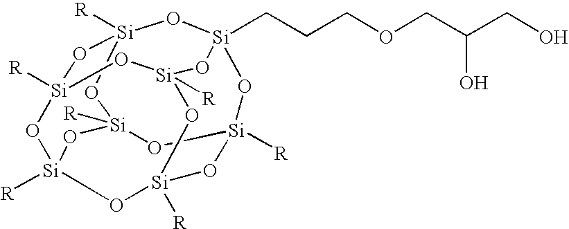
[Si]12([R])O[Si]3([R])O[Si]4([R])O[Si]5(CCCOCC(CO)O)O[Si]([R])(O[Si]([R])(O1)O[Si]([R])(O3)O5)O[Si]([R])(O4)O2
